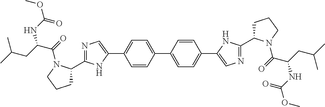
C1=C(C2=CN=C(C3CCCN3C(=O)C(CC(C)C)NC(OC)=O)N2)C=CC(C2=CC=C(C3=CN=C(C4CCCN4C(=O)C(CC(C)C)NC(OC)=O)N3)C=C2)=C1
